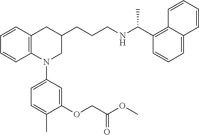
C1=CC2=C(C=C1)N(C1=CC=C(C)C(OCC(OC)=O)=C1)CC(CCCNC(C1=C3C(=CC=C1)C=CC=C3)C)C2
